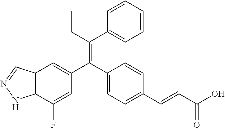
C12=C(C(F)=CC(C(C3=CC=C(C=CC(O)=O)C=C3)=C(CC)C3=CC=CC=C3)=C1)NN=C2
